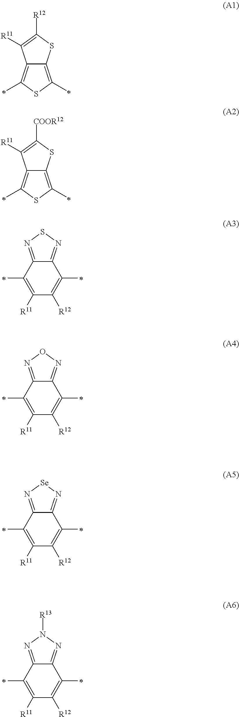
C12=C(C)SC(C)=C1SC([R12])=C2[R11].C12=C(C)SC(C)=C1SC([COOR12])=C2[R11].C1(C)=C([R11])C([R12])=C(C)C2=NSN=C12.C1(C)=C([R11])C([R12])=C(C)C2=NON=C12.C1(C)=C([R11])C([R12])=C(C)C2=N[Se]N=C12.C1(C)=C([R11])C([R12])=C(C)C2=NN([R13])N=C12
